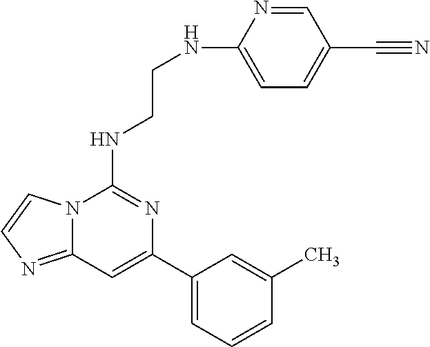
C12=NC=CN1C(NCCNC1=CC=C(C#N)C=N1)=NC(C1=CC=CC(C)=C1)=C2
